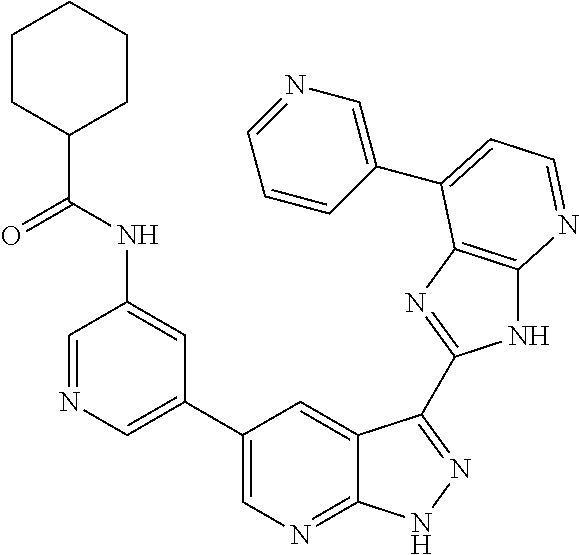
C1=NC=C(C2=CN=C3C(=C2)C(C2=NC4=C(N2)N=CC=C4C2=CN=CC=C2)=NN3)C=C1NC(=O)C1CCCCC1
